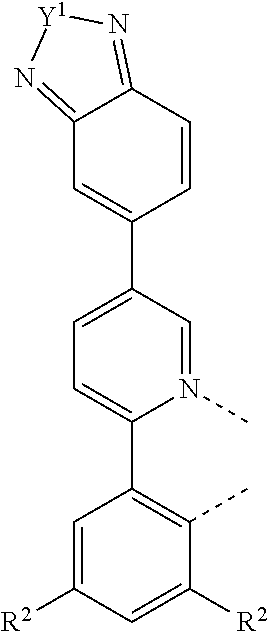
C1=C([R2])C=C([R2])C(C)=C1C1=CC=C(C2=CC3=N[Y1]N=C3C=C2)C=N1C
